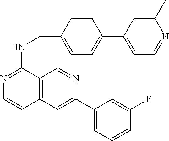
C1(F)=CC(C2=CC3=C(C=N2)C(NCC2=CC=C(C4=CC=NC(C)=C4)C=C2)=NC=C3)=CC=C1
